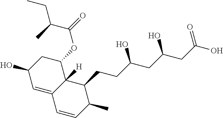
C1(O)C=C2C([H])(C(OC(=O)C(C)CC)C1)C(CCC(CC(CC(O)=O)O)O)C(C)C=C2
